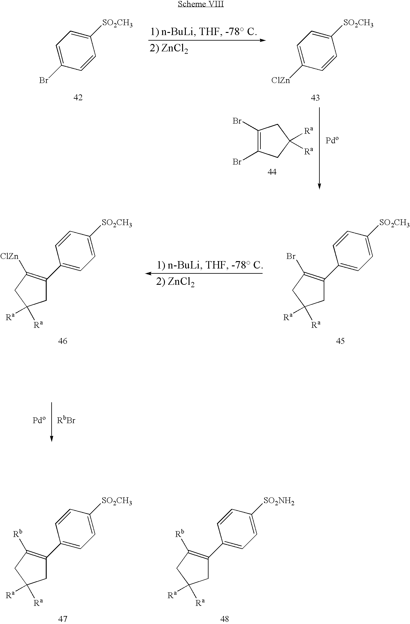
C1=C(Br)C=CC([SO2CH3])=C1.C1=C([ClZn])C=CC([SO2CH3])=C1.C1(Br)=C(Br)CC([Ra])([Ra])C1.C1(C2=C(Br)CC([Ra])([Ra])C2)=CC=C([SO2CH3])C=C1.C1(C2=C([ClZn])CC([Ra])([Ra])C2)=CC=C([SO2CH3])C=C1.[RbBr].C1(C2=C([Rb])CC([Ra])([Ra])C2)=CC=C([SO2CH3])C=C1.C1(C2=C([Rb])CC([Ra])([Ra])C2)=CC=C([SO2NH2])C=C1
